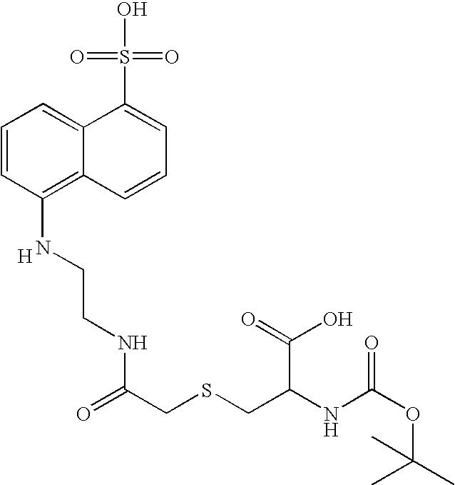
C1=CC(NCCNC(=O)CSCC(C(O)=O)NC(=O)OC(C)(C)C)=C2C(=C1)C(S(O)(=O)=O)=CC=C2.[H]
